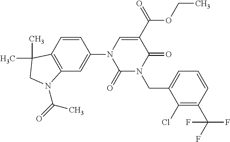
C1(=O)N(CC2=CC=CC(C(F)(F)F)=C2Cl)C(=O)C(C(OCC)=O)=CN1C1=CC2=C(C=C1)C(C)(C)CN2C(=O)C
